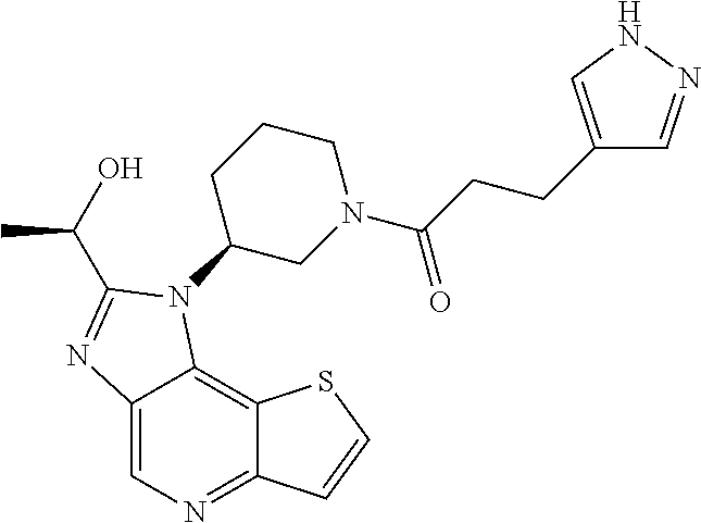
C12=CN=C3C(=C1N(C1CN(C(CCC4=CNN=C4)=O)CCC1)C(C(C)O)=N2)SC=C3
